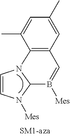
C1=CN([Mes])C2N1C1=C(C=C(C)C=C1C)C=B2[Mes]
